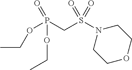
C(P(OCC)(=O)OCC)S(=O)(=O)N1CCOCC1
